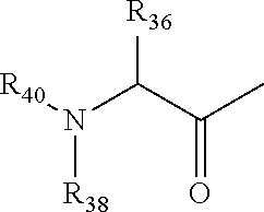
[R40]N(C([R36])C(C)=O)[R38]
